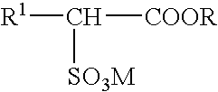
[R1]C([COOR])[SO3M]
